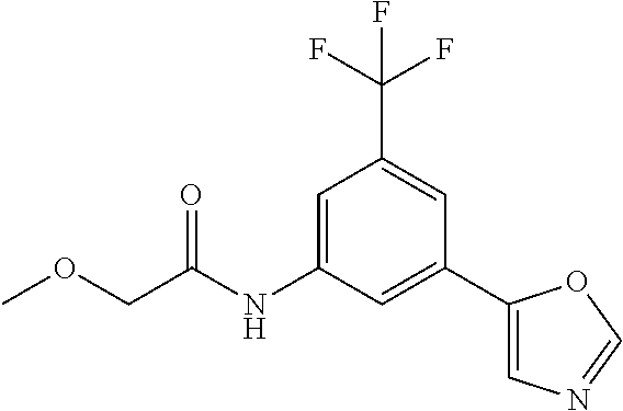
C1=C(NC(COC)=O)C=C(C2=CN=CO2)C=C1C(F)(F)F
